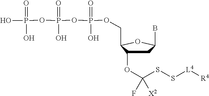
FC([X2])(OC1CC(B)OC1COP(OP(OP(=O)(O)O)(=O)O)(=O)O)SS[L4][R4]
